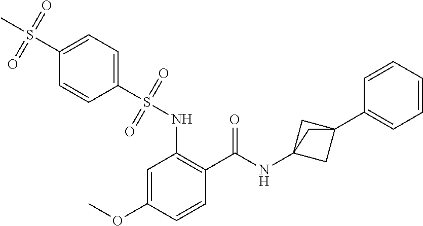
C1=C(OC)C=CC(C(=O)NC23CC(C4=CC=CC=C4)(C2)C3)=C1NS(C1=CC=C(S(C)(=O)=O)C=C1)(=O)=O
